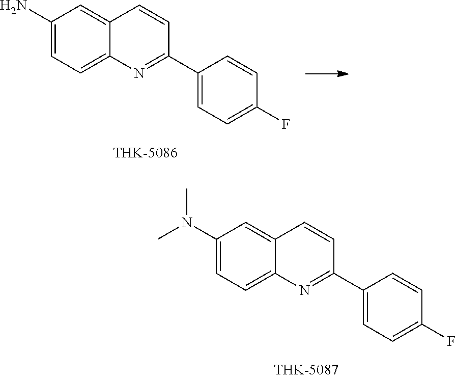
C1(N)=CC=C2C(=C1)C=CC(C1=CC=C(F)C=C1)=N2.C1(N(C)C)=CC=C2C(=C1)C=CC(C1=CC=C(F)C=C1)=N2
